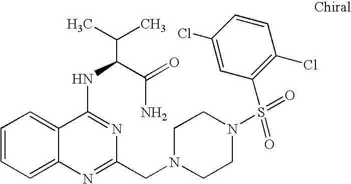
C1=CC=C2C(=C1)C(NC(C(N)=O)C(C)C)=NC(CN1CCN(S(=O)(=O)C3=C(Cl)C=CC(Cl)=C3)CC1)=N2
